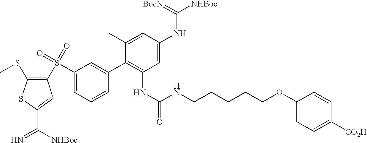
C1(C)=CC(NC([NHBoc])=[BocN])=CC(NC(NCCCCCOC2=CC=C([CO2H])C=C2)=O)=C1C1=CC(S(C2=C(SC)SC(C([NHBoc])=N)=C2)(=O)=O)=CC=C1
